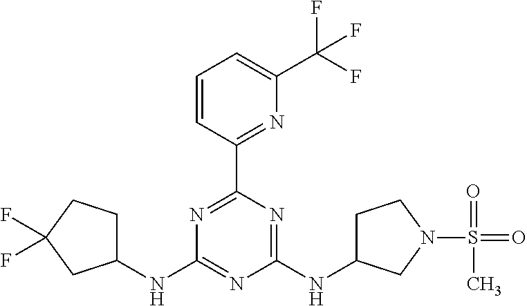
N1=C(C2=NC(C(F)(F)F)=CC=C2)N=C(NC2CCN(S(=O)(=O)C)C2)N=C1NC1CCC(F)(F)C1
